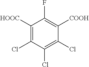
C1([HOOC])=C(Cl)C(Cl)=C(Cl)C([COOH])=C1F
